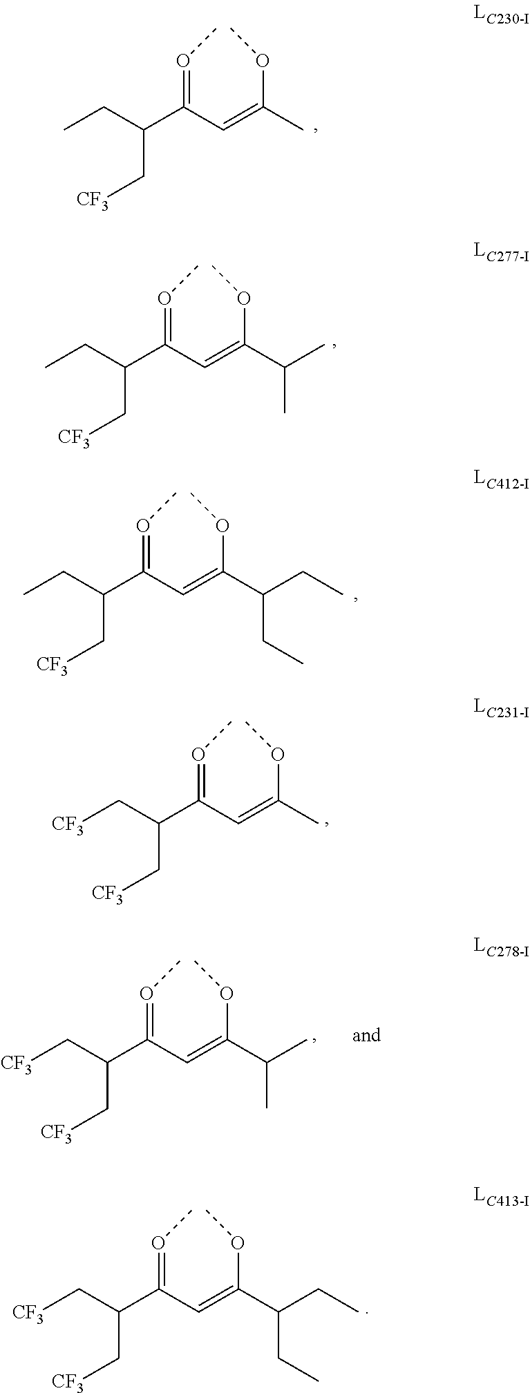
O(=C(C=C(OC)C(CC)CC)C(CC)C[CF3])C.O(=C(C=C(OC)C)C(C[CF3])C[CF3])C.O(=C(C=C(OC)C)C(CC)C[CF3])C.O(=C(C=C(OC)C(C)C)C(CC)C[CF3])C.O(=C(C=C(OC)C(C)C)C(C[CF3])C[CF3])C.O(=C(C=C(OC)C(CC)CC)C(C[CF3])C[CF3])C
